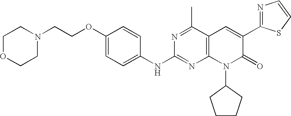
C1(NC2=NC3=C(C(C)=N2)C=C(C2=NC=CS2)C(=O)N3C2CCCC2)=CC=C(OCCN2CCOCC2)C=C1
